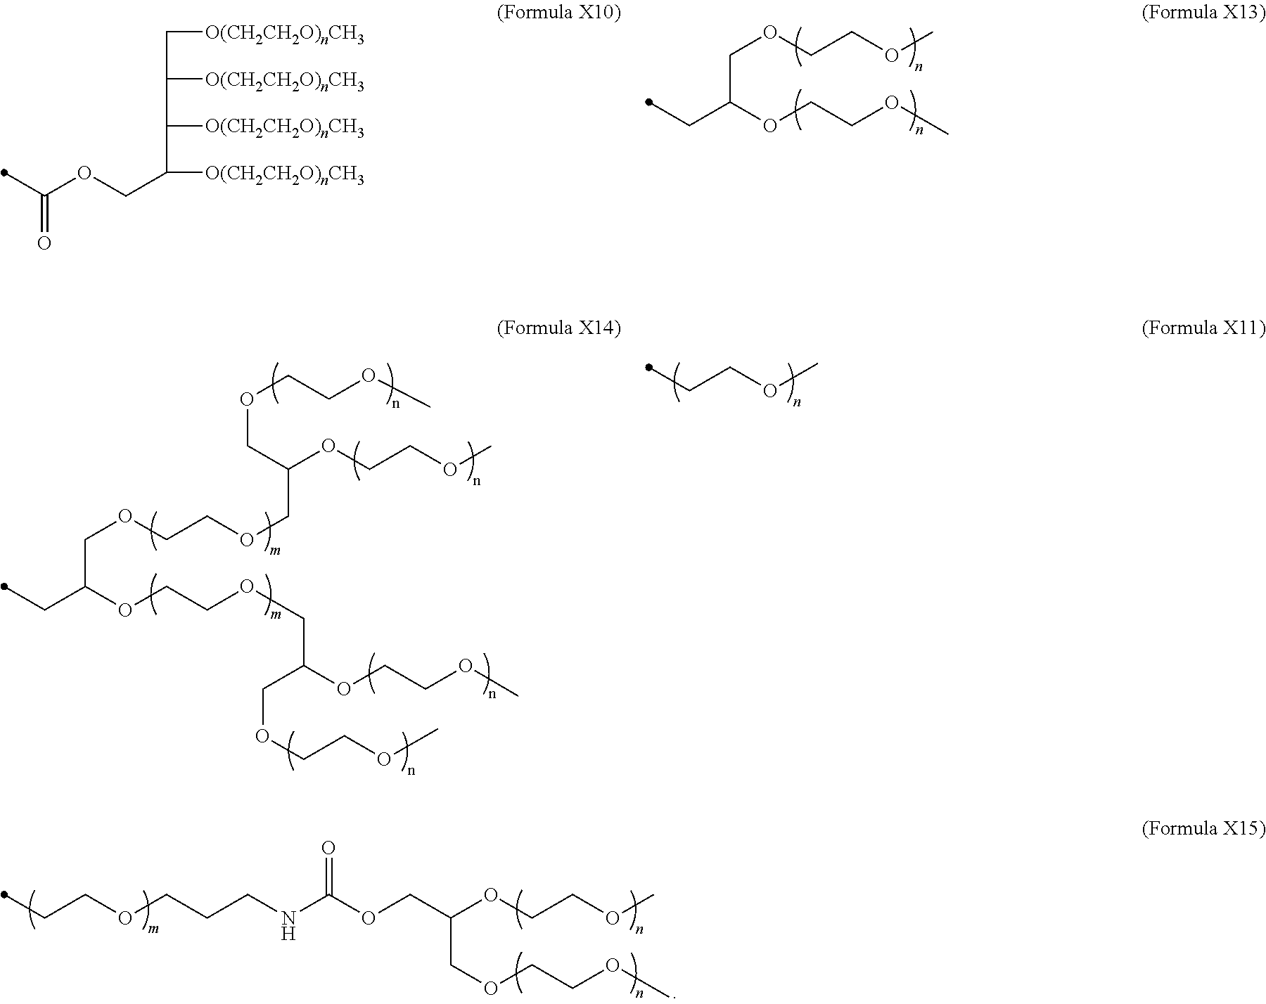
C(C(OCCOCC(OCCOC)COCCOC)COCCOCC(OCCOC)COCCOC)C.C(C(OCCOC)COCCOC)C.C(COC)C.C(OCCOC)C(OCCOC)COC(NCCCOCCC)=O.C(=O)(OCC([O(CH2CH2O)nCH3])C([O(CH2CH2O)nCH3])C([O(CH2CH2O)nCH3])C[O(CH2CH2O)nCH3])C
